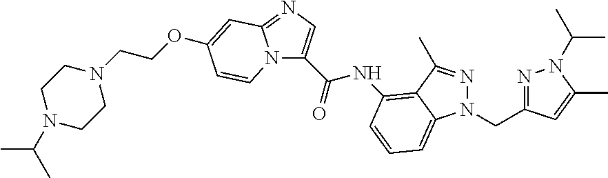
C1N(C(C)C)CCN(CCOC2=CC3=NC=C(C(=O)NC4=C5C(C)=NN(CC6=NN(C(C)C)C(C)=C6)C5=CC=C4)N3C=C2)C1
